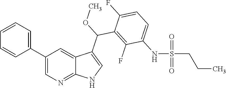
C1(C2=CC=CC=C2)=CN=C2C(=C1)C(C(OC)C1=C(F)C(NS(=O)(=O)CCC)=CC=C1F)=CN2
